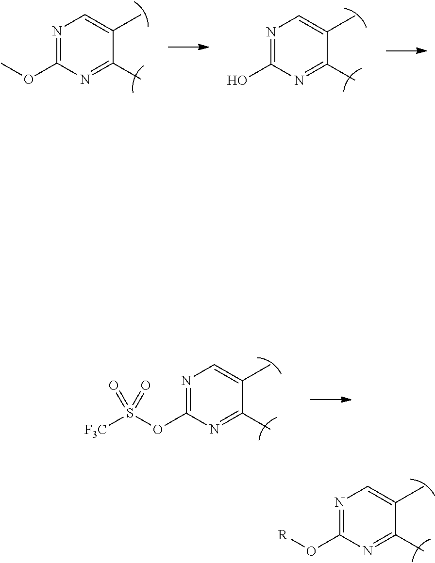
N1=C(OS([F3C])(=O)=O)N=C(C)C(C)=C1.N1=C(O[R])N=C(C)C(C)=C1.N1=C(OC)N=C(C)C(C)=C1.N1=C(O)N=C(C)C(C)=C1
